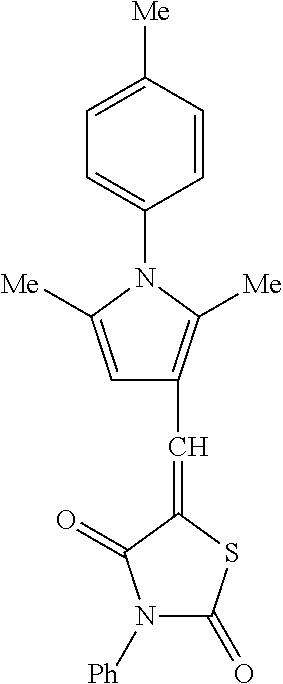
C1=C([Me])C=CC(N2C([Me])=CC(C=C3SC(=O)N([Ph])C3=O)=C2[Me])=C1
